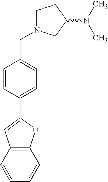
C1N(CC2=CC=C(C3=CC4=C(O3)C=CC=C4)C=C2)CC(N(C)C)C1
